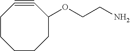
C1CCC(OCCN)C#CCC1
